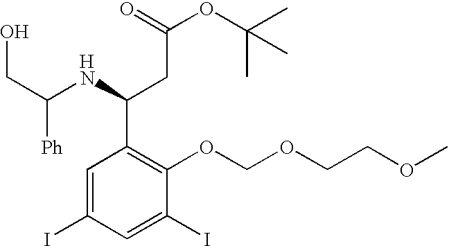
C1=C(I)C=C(I)C(OCOCCOC)=C1C(CC(OC(C)(C)C)=O)NC(CO)[Ph].[H]
